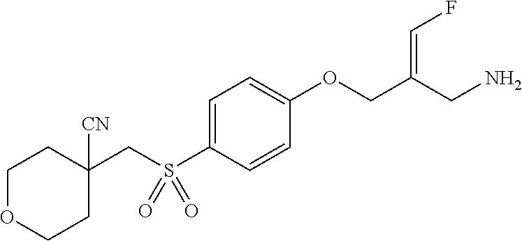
C1=C(S(CC2([CN])CCOCC2)(=O)=O)C=CC(OCC(CN)=CF)=C1
